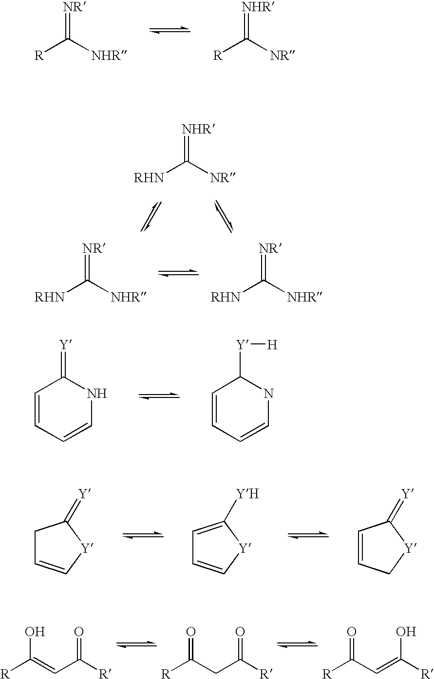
[R]C([NHR])=[NR].[R]C([NR])=[NHR].[RHN]C([NR])=[NHR].[RHN]C([NHR])=[NR].[RHN]C([NHR])=[NR].C1=CC=CNC1=[Y].C1=CC=CNC1[Y][H].C1C=C[Y]C1=[Y].C1=C([YH])[Y]C=C1.C1=CC[Y]C1=[Y].[R]C(=CC([R])=O)O.[R]C(CC([R])=O)=O.[R]C(C=C([R])O)=O
